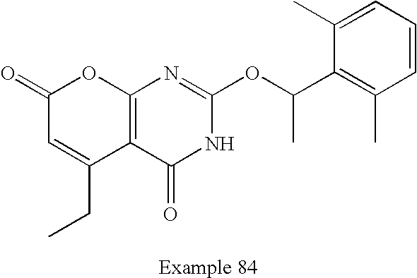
C1(=O)C=C(CC)C2=C(O1)N=C(OC(C1=C(C)C=CC=C1C)C)NC2=O
